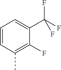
C1=CC(C)=C(F)C(C(F)(F)F)=C1
